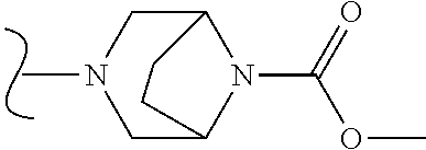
C1C2N(C(=O)OC)C(CN1C)CC2
